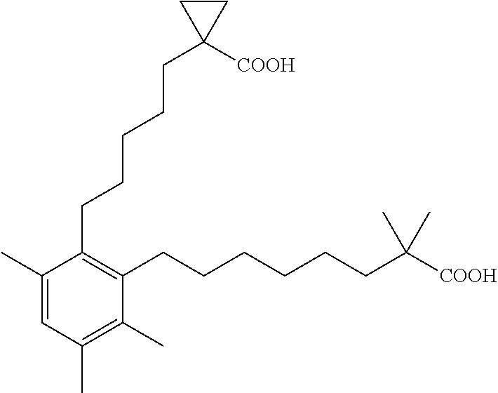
C1(C)=CC(C)=C(C)C(CCCCCCC([COOH])(C)C)=C1CCCCCC1([COOH])CC1
